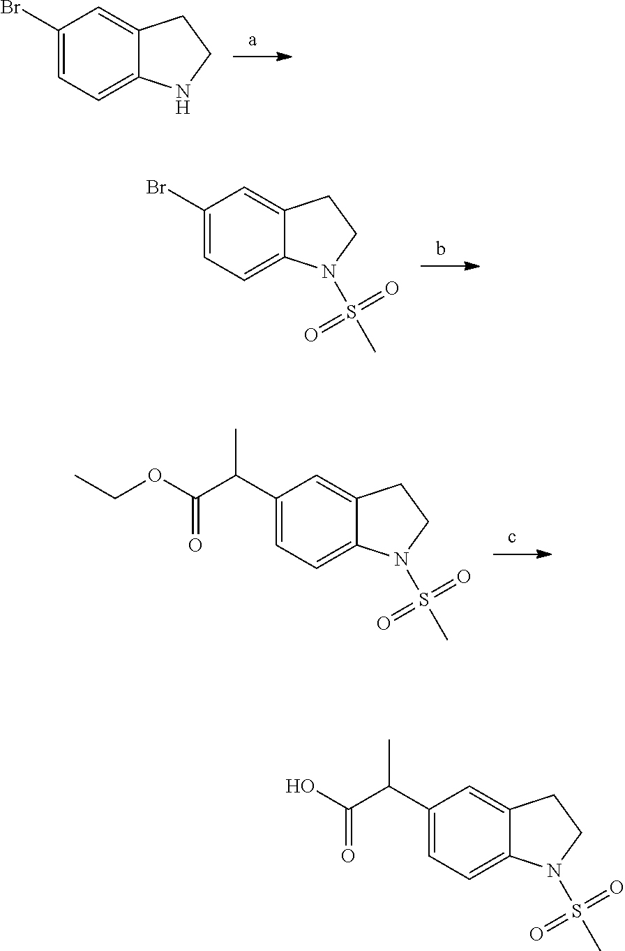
C1(Br)=CC=C2C(=C1)CCN2.C1(Br)=CC=C2C(=C1)CCN2S(C)(=O)=O.C1(C(C(OCC)=O)C)=CC=C2C(=C1)CCN2S(C)(=O)=O.C1(C(C(O)=O)C)=CC=C2C(=C1)CCN2S(C)(=O)=O
